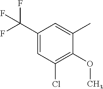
C1(C(F)(F)F)=CC(Cl)=C(OC)C(C)=C1
